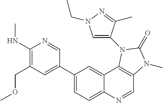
C1(NC)=C(COC)C=C(C2=CC=C3C(=C2)C2=C(C=N3)N(C)C(=O)N2C2=CN(CC)N=C2C)C=N1
